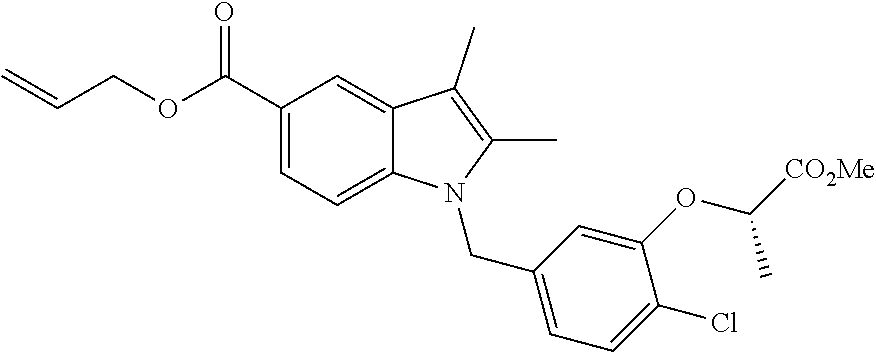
O=C(C1=CC=C2C(=C1)C(C)=C(C)N2CC1=CC=C(Cl)C(OC([CO2Me])C)=C1)OCC=C
